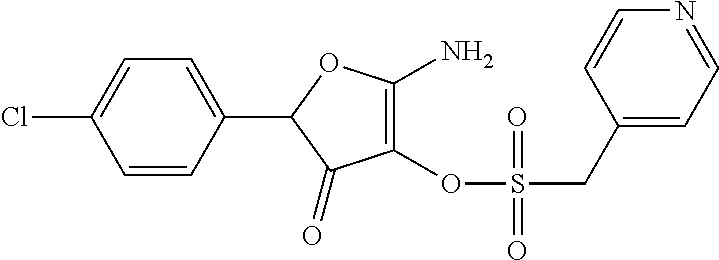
C1(=O)C(OS(CC2=CC=NC=C2)(=O)=O)=C(N)OC1C1=CC=C(Cl)C=C1
